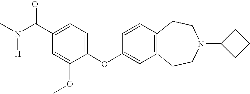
C1=CC2=C(C=C1OC1=CC=C(C(N(C)[H])=O)C=C1OC)CCN(C1CCC1)CC2
